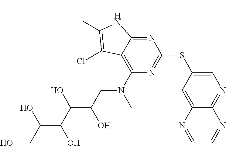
N1=C2C(=C(N(CC(C(C(O)C(CO)O)O)O)C)N=C1SC1=CN=C3C(=C1)N=CC=N3)C(Cl)=C(CC)N2
